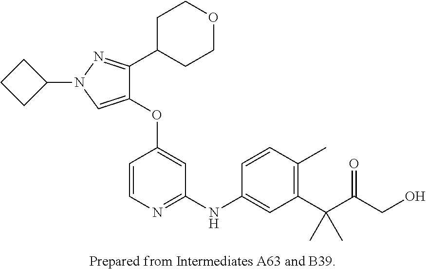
C1(OC2=CC(NC3=CC(C(C(CO)=O)(C)C)=C(C)C=C3)=NC=C2)=CN(C2CCC2)N=C1C1CCOCC1
